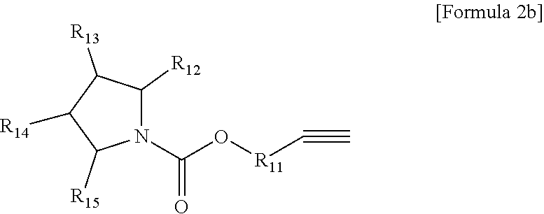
C(O[R11]C#C)(N1C([R12])C([R13])C([R14])C1[R15])=O
